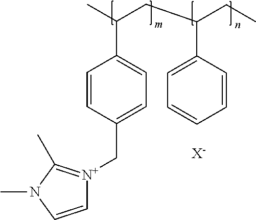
C1=CC(C[N+]2=C(C)N(C)C=C2)=CC=C1C(C)CC(CC)C1=CC=CC=C1.[X-]
